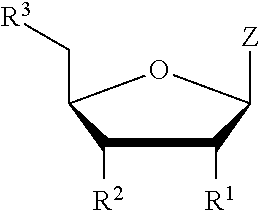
C1([R2])C([R1])C([Z])OC1C[R3]
